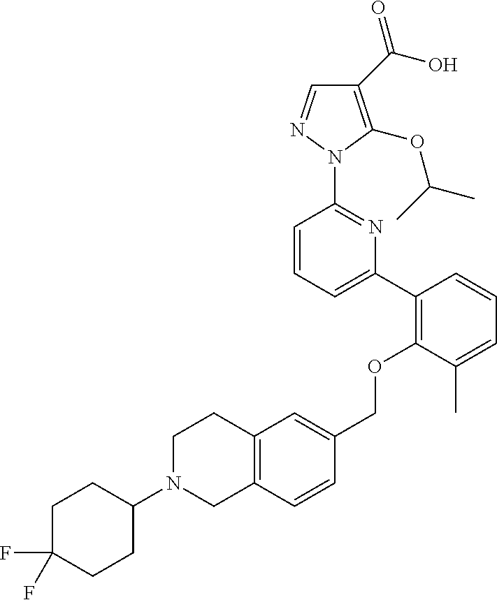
C1(C(=O)O)=C(OC(C)C)N(C2=NC(C3=C(OCC4=CC5=C(C=C4)CN(C4CCC(F)(F)CC4)CC5)C(C)=CC=C3)=CC=C2)N=C1
